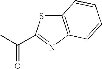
C12=C(N=C(C(C)=O)S1)C=CC=C2
